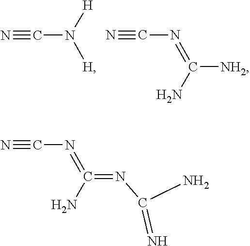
C(N([H])[H])#N.C(N=C([NH2])N)#N.C(N=C(=NC(N)=N)N)#N
